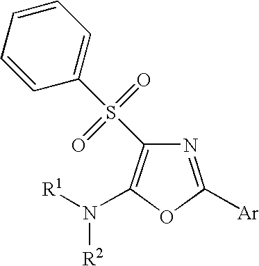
N1=C([Ar])OC(N([R1])[R2])=C1S(C1=CC=CC=C1)(=O)=O
